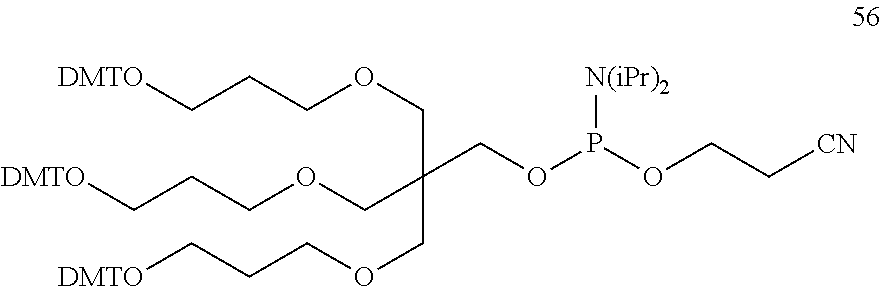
[DMTO]CCCOCC(COCCC[DMTO])(COCCC[DMTO])COP(OCC[CN])[N(iPr)2]
